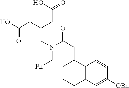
C12=C(C=C([OBn])C=C1)CCCC2CC(N(C[Ph])CC(CC(=O)O)CC(O)=O)=O
